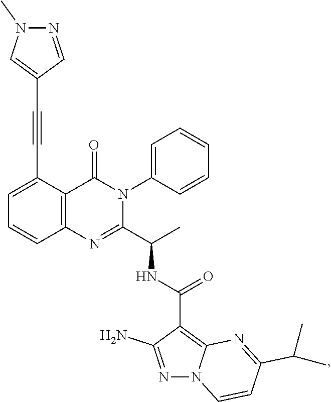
C1=C(C#CC2=CN(C)N=C2)C2=C(C=C1)N=C(C(C)NC(=O)C1=C3N(N=C1N)C=CC(C(C)C)=N3)N(C1=CC=CC=C1)C2=O
